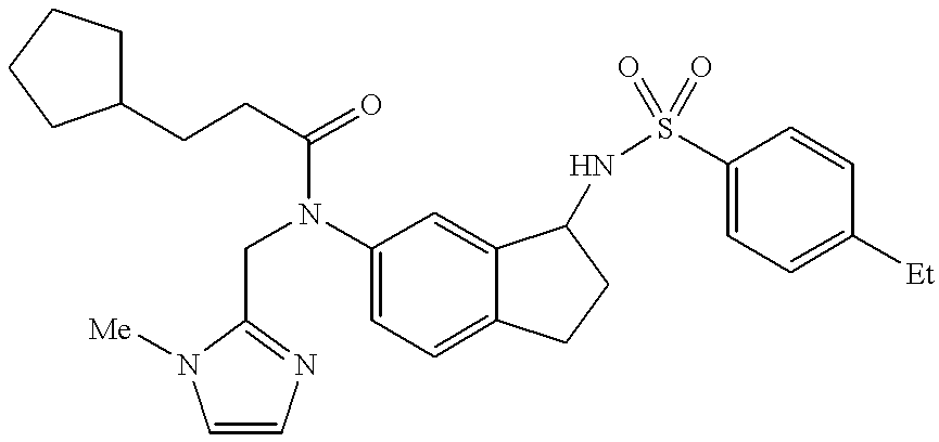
C(N(C1=CC=C2C(=C1)C(NS(C1=CC=C([Et])C=C1)(=O)=O)CC2)C(CCC1CCCC1)=O)C1=NC=CN1[Me]
